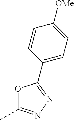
O1C(C)=NN=C1C1=CC=C([OMe])C=C1
